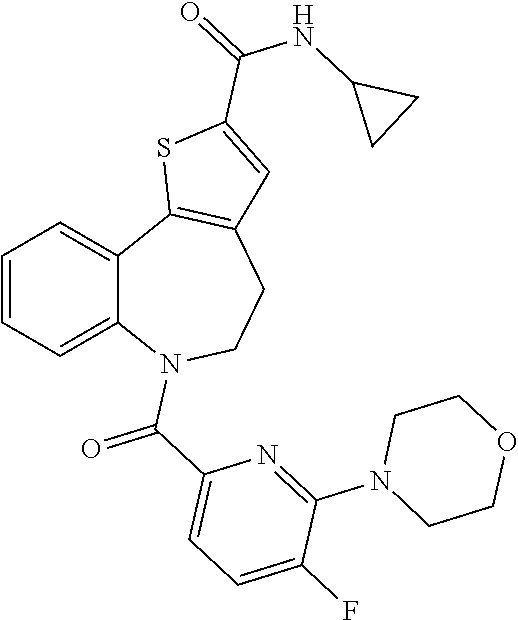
C1=CC=C2C(=C1)C1=C(CCN2C(C2=CC=C(F)C(N3CCOCC3)=N2)=O)C=C(C(NC2CC2)=O)S1
